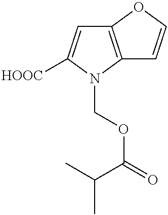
C12=C(N(COC(=O)C(C)C)C([HOOC])=C1)C=CO2
